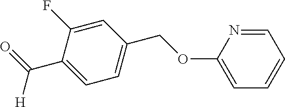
C(C1=CC=C(COC2=CC=CC=N2)C=C1F)(=O)[H]
